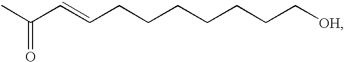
CC(C=CCCCCCCC[OH])=O
